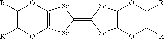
C1([R])C([R])OC2=C(O1)[Se]C(=C1[Se]C3=C(OC([R])C([R])O3)[Se]1)[Se]2
